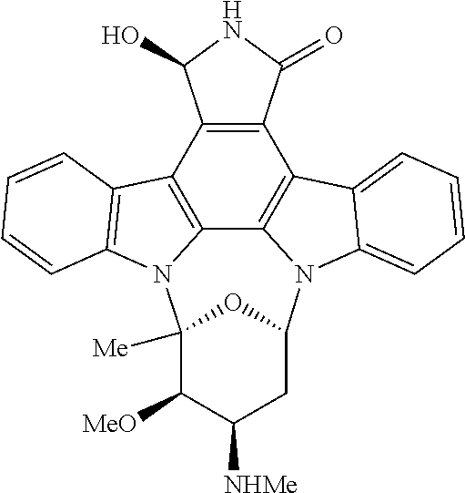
C12([Me])C([MeO])C([NHMe])CC(O1)N1C3=C(C4=C(C5=C3N2C2=C5C=CC=C2)C(O)NC4=O)C2=CC=CC=C12
